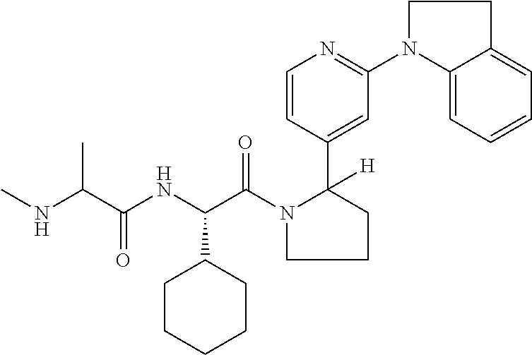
CNC(C(NC(C(N1CCCC1(C1=CC(N2C3=CC=CC=C3CC2)=NC=C1)[H])=O)C1CCCCC1)=O)C
